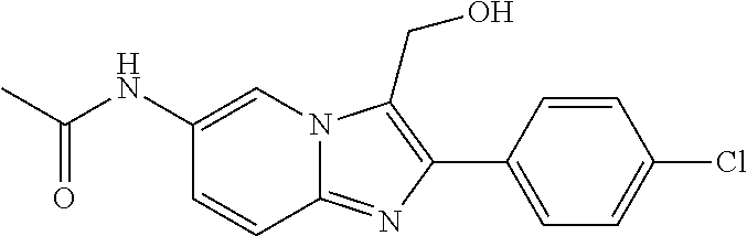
C1(NC(C)=O)=CN2C(=NC(C3=CC=C(Cl)C=C3)=C2CO)C=C1
